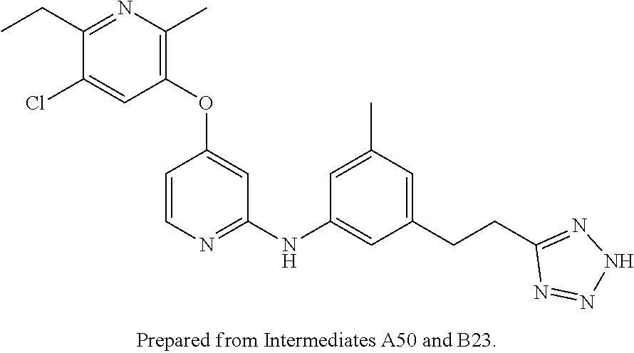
C1(OC2=CC(NC3=CC(CCC4=NNN=N4)=CC(C)=C3)=NC=C2)=C(C)N=C(CC)C(Cl)=C1
